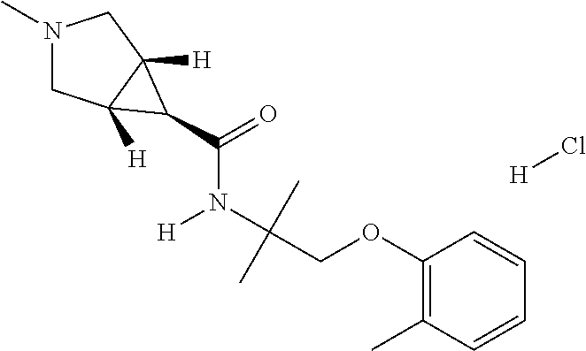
N1(C)CC2([H])C([H])(C1)C2C(=O)N(C(C)(C)COC1=C(C)C=CC=C1)[H].[H]Cl
